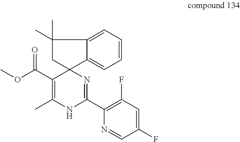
C1(C2=NC3(C(C(OC)=O)=C(C)N2)C2=CC=CC=C2C(C)(C)C3)=C(F)C=C(F)C=N1
